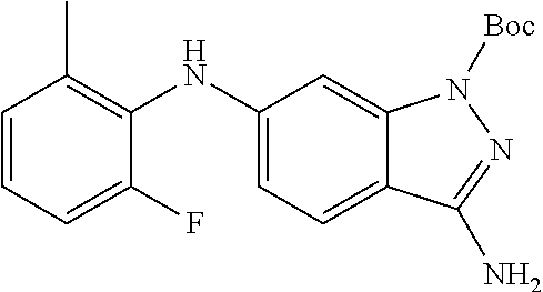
C1=CC=C(F)C(NC2=CC=C3C(=C2)N([Boc])N=C3N)=C1C
